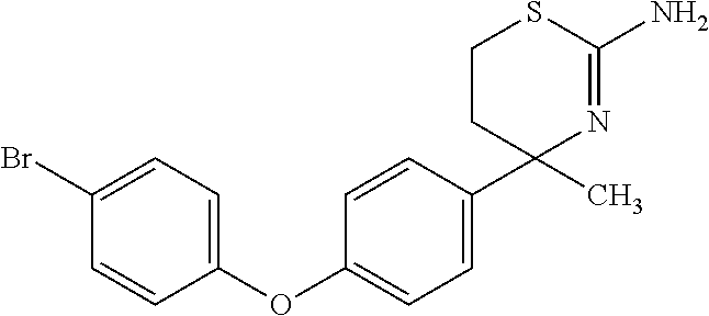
C1=CC(C2(C)N=C(N)SCC2)=CC=C1OC1=CC=C(Br)C=C1
